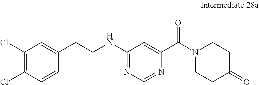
C1(Cl)=C(Cl)C=CC(CCNC2=NC=NC(C(N3CCC(=O)CC3)=O)=C2C)=C1
